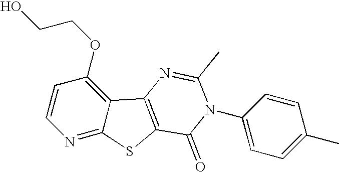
C1=CC(OCCO)=C2C(=N1)SC1=C2N=C(C)N(C2=CC=C(C)C=C2)C1=O
